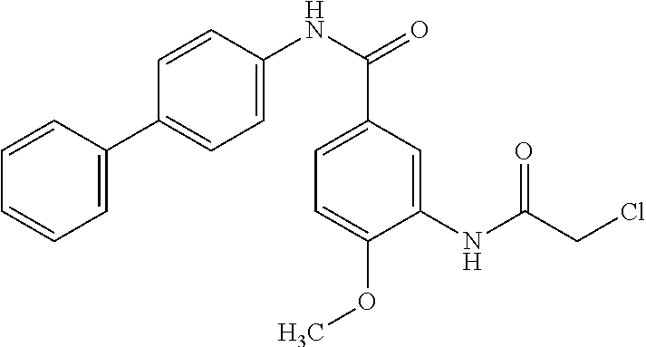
C1=CC(C2=CC=C(NC(=O)C3=CC=C(OC)C(NC(CCl)=O)=C3)C=C2)=CC=C1
